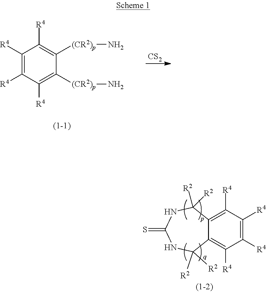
C1([R4])=C([R4])C([R4])=C2C(=C1[R4])C([R2])([R2])NC(=S)NC2([R2])[R2].C1([R4])=C([R4])C([R4])=C([(CR2)p]N)C([(CR2)p]N)=C1[R4].[CS2]
